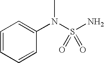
C1(N(S(N)(=O)=O)C)=CC=CC=C1
